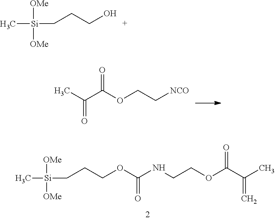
CC(C(OCC[NCO])=O)=O.[Si](C)([OMe])([OMe])CCCOC(NCCOC(C(C)=C)=O)=O.[Si](C)([OMe])([OMe])CCCO
